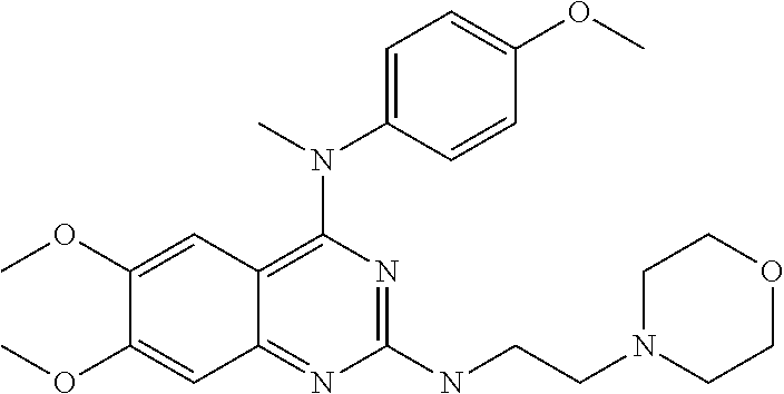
C1(NCCN2CCOCC2)=NC(N(C2=CC=C(OC)C=C2)C)=C2C(=N1)C=C(OC)C(OC)=C2
